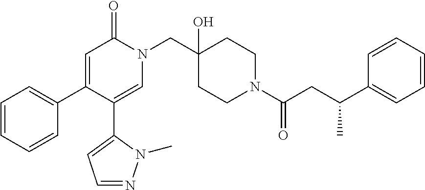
C1=CC=CC(C2=CC(=O)N(CC3(O)CCN(C(CC(C4=CC=CC=C4)C)=O)CC3)C=C2C2=CC=NN2C)=C1
